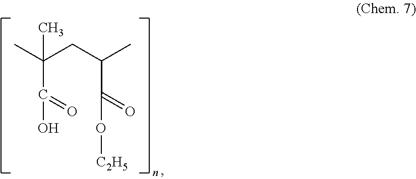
CC(CC(C)C(=O)O[C2H5])(C)C(O)=O
